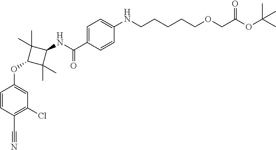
C1(OC2C(C)(C)C(NC(C3=CC=C(NCCCCCOCC(OC(C)(C)C)=O)C=C3)=O)C2(C)C)=CC(Cl)=C(C#N)C=C1
